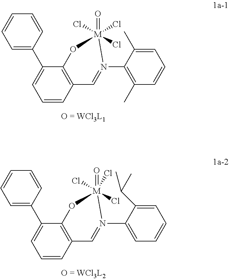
C1(C2=CC=CC3=C2O[M](Cl)(=O)(Cl)(Cl)N(C2=C(C)C=CC=C2C)=C3)=CC=CC=C1.C1(C2=CC=CC3=C2O[M](Cl)(=O)(Cl)(Cl)N(C2=CC=CC=C2C(C)C)=C3)=CC=CC=C1
